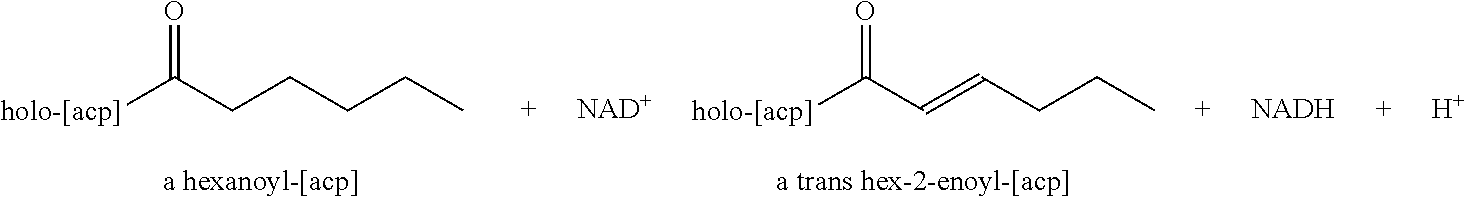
[holo-[acp]]C(=O)CCCCC.[holo-[acp]]C(=O)C=CCCC.[NAD+].[NADH].[H]
